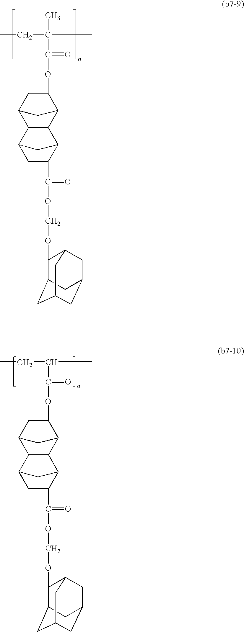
CCC(C)(C)C(=O)OC1CC2C3C(C1C2)C1CC3CC1C(OCOC1C2CC3CC(CC1C3)C2)=O.CCC(C)C(=O)OC1CC2C3C(C1C2)C1CC3CC1C(OCOC1C2CC3CC(CC1C3)C2)=O
